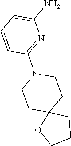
C1(N)=CC=CC(N2CCC3(CC2)OCCC3)=N1
